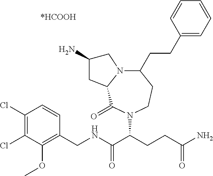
N12C(CCC3=CC=CC=C3)CCN(C(C(NCC3=C(OC)C(Cl)=C(Cl)C=C3)=O)CCC(N)=O)C(=O)C1CC(N)C2
